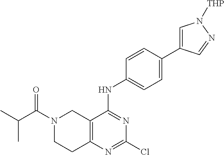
C12=C(N=C(Cl)N=C1NC1=CC=C(C3=CN([THP])N=C3)C=C1)CCN(C(C(C)C)=O)C2
